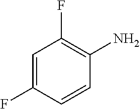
C1=C(F)C=CC(N)=C1F
